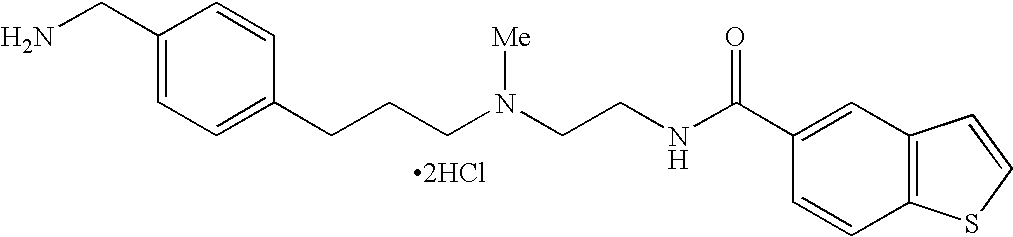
[2HCl].C1(CN)=CC=C(CCCN(CCNC(C2=CC3=C(C=C2)SC=C3)=O)[Me])C=C1
